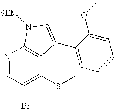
N1=CC(Br)=C(SC)C2=C1N([SEM])C=C2C1=CC=CC=C1OC
